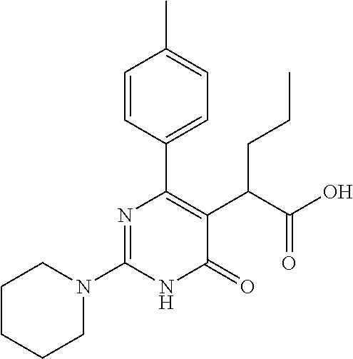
N1(C2=NC(C3=CC=C(C)C=C3)=C(C(C(O)=O)CCC)C(=O)N2)CCCCC1
